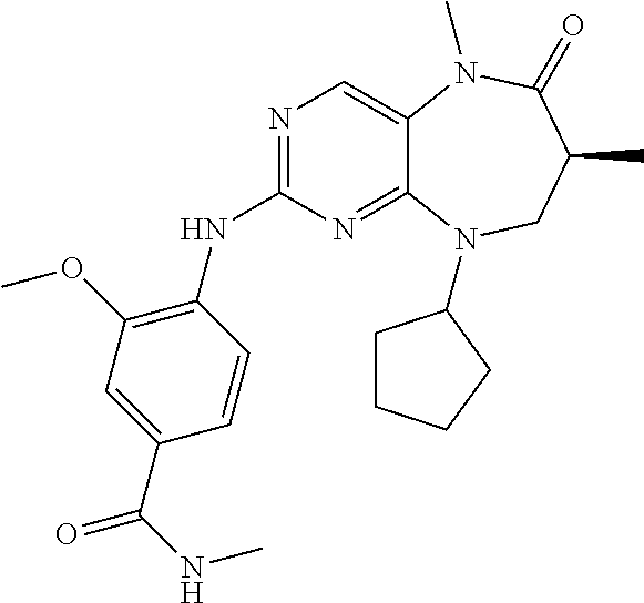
N1=C(NC2=C(OC)C=C(C(=O)NC)C=C2)N=C2C(=C1)N(C)C(=O)C(C)CN2C1CCCC1
